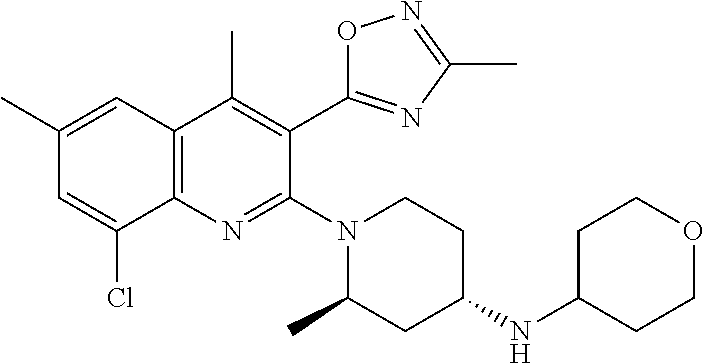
C1(C)=CC2=C(N=C(N3CCC(NC4CCOCC4)CC3C)C(C3=NC(C)=NO3)=C2C)C(Cl)=C1
